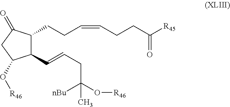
C(CC=CCCC(=O)[R45])C1C(C=CCC(O[R46])([nBu])C)C(O[R46])CC1=O
